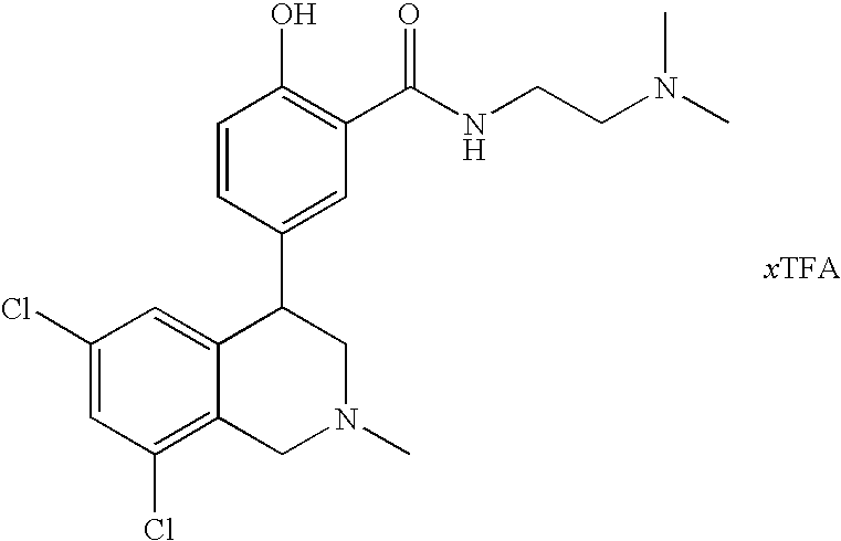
C1(Cl)=CC(Cl)=C2C(=C1)C(C1=CC(C(NCCN(C)C)=O)=C(O)C=C1)CN(C)C2
